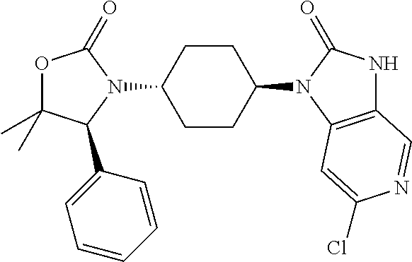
O1C(C)(C)C(C2=CC=CC=C2)N(C2CCC(N3C(=O)NC4=C3C=C(Cl)N=C4)CC2)C1=O
